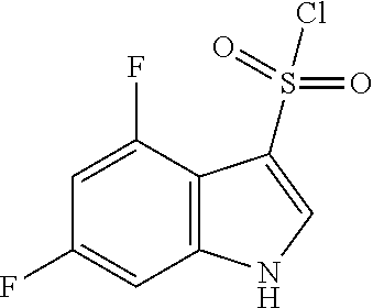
C12=C(C(F)=CC(F)=C1)C(S(=O)(=O)Cl)=CN2
